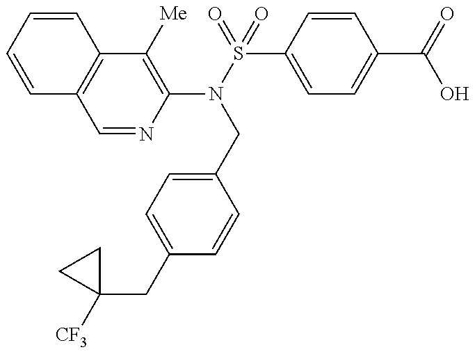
C1=CC=CC2=C1C=NC(N(S(=O)(C1=CC=C(C(=O)O)C=C1)=O)CC1=CC=C(CC3([CF3])CC3)C=C1)=C2[Me]
